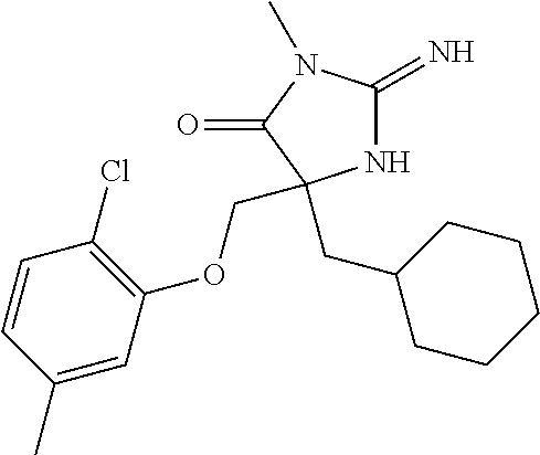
N1C(=N)N(C)C(=O)C1(CC1CCCCC1)COC1=C(Cl)C=CC(C)=C1
